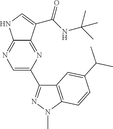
C12=NC(C3=NN(C)C4=C3C=C(C(C)C)C=C4)=CN=C1NC=C2C(=O)NC(C)(C)C
